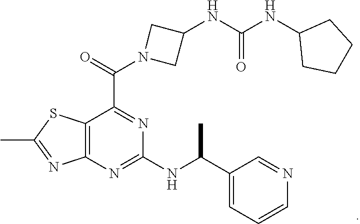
C12=C(N=C(NC(C3=CC=CN=C3)C)N=C1C(=O)N1CC(NC(NC3CCCC3)=O)C1)N=C(C)S2
